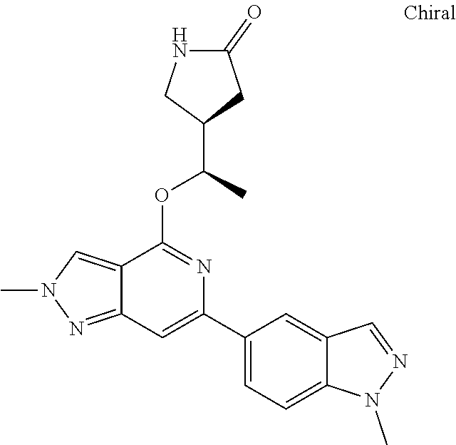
C12=NN(C)C=C1C(OC(C)C1CC(=O)NC1)=NC(C1=CC=C3C(=C1)C=NN3C)=C2
